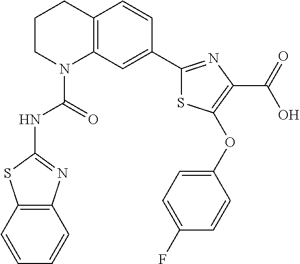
C1CN(C(=O)NC2=NC3=C(S2)C=CC=C3)C2=C(C1)C=CC(C1=NC(C(=O)O)=C(OC3=CC=C(F)C=C3)S1)=C2
